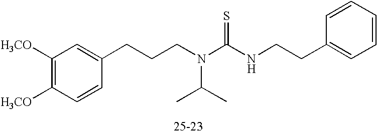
C1([H3CO])=C([H3CO])C=CC(CCCN(C(=S)NCCC2=CC=CC=C2)C(C)C)=C1
